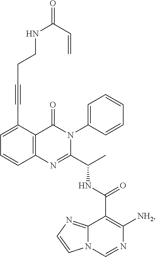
C1=C(C#CCCNC(=O)C=C)C2=C(C=C1)N=C(C(C)NC(C1=C([NH2])N=CN3C1=NC=C3)=O)N(C1=CC=CC=C1)C2=O
